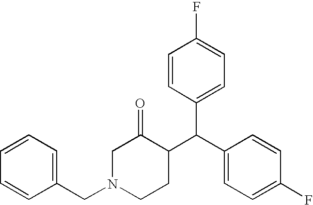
C1=CC=CC(CN2CCC(C(C3=CC=C(F)C=C3)C3=CC=C(F)C=C3)C(=O)C2)=C1
